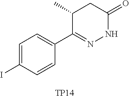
C1=C(I)C=CC(C2=NNC(=O)CC2C)=C1.[TP14]
